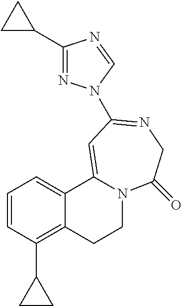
C1=CC(C2CC2)=C2C(=C1)C1=CC(N3N=C(C4CC4)N=C3)=NCC(=O)N1CC2
